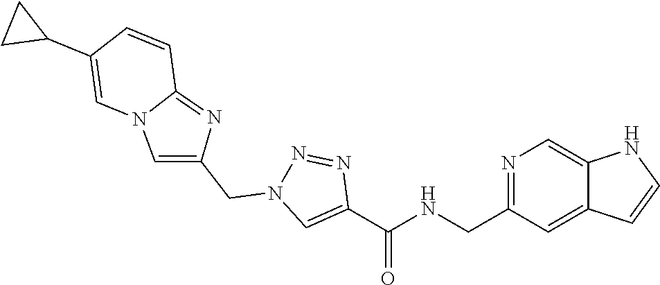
N1=C(CNC(C2=CN(CC3=CN4C(=N3)C=CC(C3CC3)=C4)N=N2)=O)C=C2C(=C1)NC=C2
